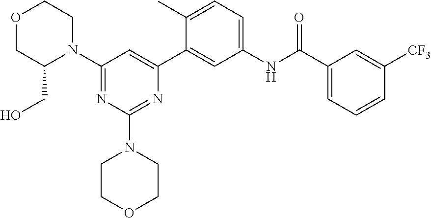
O1CC(CO)N(C2=NC(N3CCOCC3)=NC(C3=CC(NC(C4=CC=CC([CF3])=C4)=O)=CC=C3C)=C2)CC1
